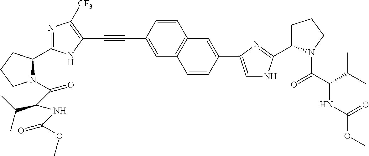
C1=CC(C#CC2=C([CF3])N=C(C3N(C(C(NC(OC)=O)C(C)C)=O)CCC3)N2)=CC2=C1C=C(C1=CNC(C3CCCN3C(C(NC(OC)=O)C(C)C)=O)=N1)C=C2
